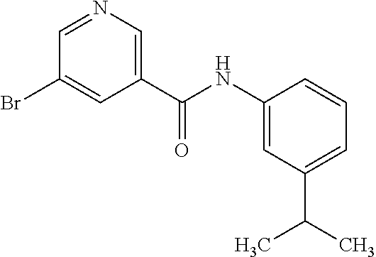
C1=NC=C(C(NC2=CC(C(C)C)=CC=C2)=O)C=C1Br
